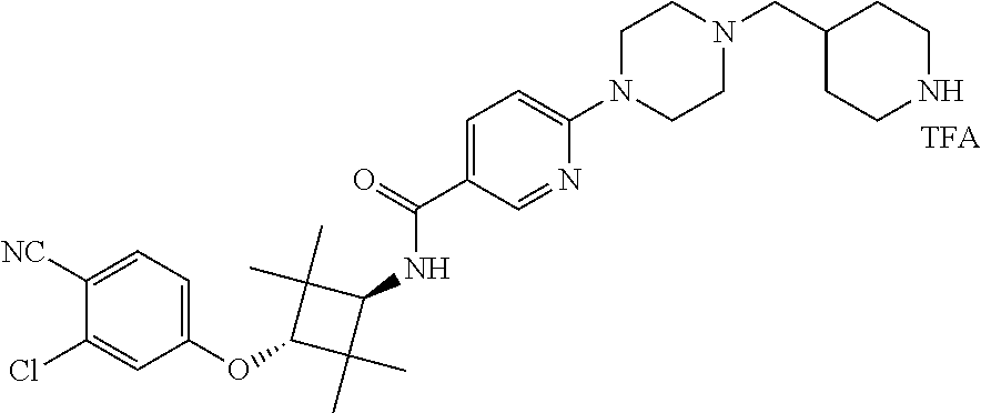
N(C1C(C)(C)C(OC2=CC=C([NC])C(Cl)=C2)C1(C)C)C(C1=CC=C(N2CCN(CC3CCNCC3)CC2)N=C1)=O
